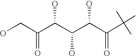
C(C)(C)(C)C(C(C(C(C(CO)=O)O)O)O)=O
